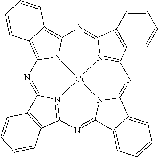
C1=CC2=C(C=C1)C1=N3C2=NC2=C4C(=C5N=C6N7=C(N=C8N(C(=N1)C1=CC=CC=C81)[Cu]37N52)C1=C6C=CC=C1)C=CC=C4
